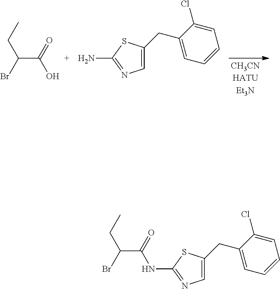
C(C(O)=O)(CC)Br.C1=C(CC2=CC=CC=C2Cl)SC(N)=N1.C(C(=O)NC1=NC=C(CC2=CC=CC=C2Cl)S1)(CC)Br
